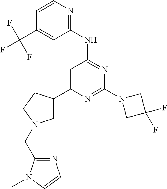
N1=C(N2CC(F)(F)C2)N=C(NC2=NC=CC(C(F)(F)F)=C2)C=C1C1CN(CC2=NC=CN2C)CC1
